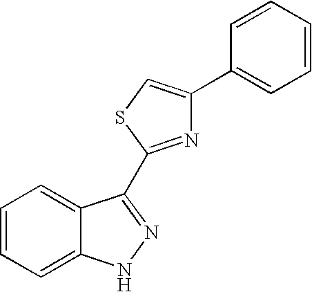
C1=CC=C2C(=C1)C(C1=NC(C3=CC=CC=C3)=CS1)=NN2
